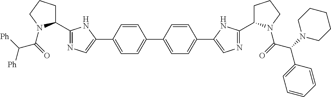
C1(C2=NC=C(C3=CC=C(C4=CC=C(C5=CN=C(C6CCCN6C(=O)C(N6CCCCC6)C6=CC=CC=C6)N5)C=C4)C=C3)N2)CCCN1C(=O)C([Ph])[Ph]
